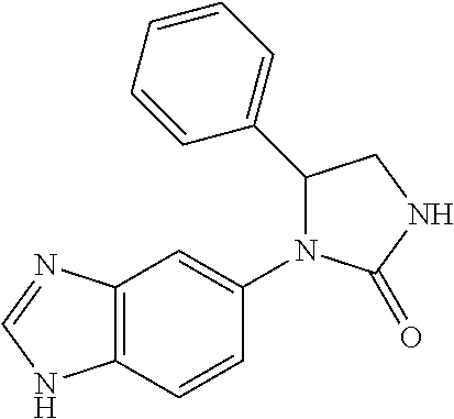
C1(C2=CC=CC=C2)CNC(=O)N1C1=CC2=C(C=C1)NC=N2
